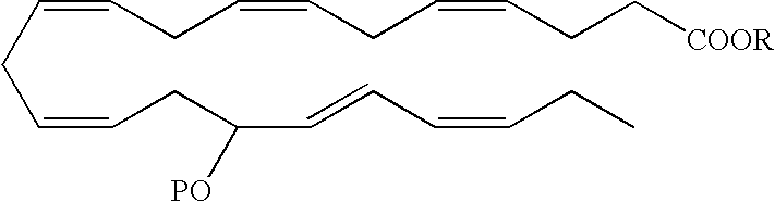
C(=CCC=CCC=CCC[COOR])CC=CCC(C=CC=CCC)[PO]
